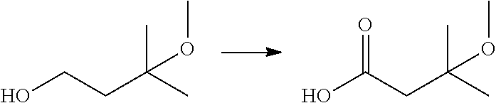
CC(C)(CCO)OC.CC(C)(CC(O)=O)OC
